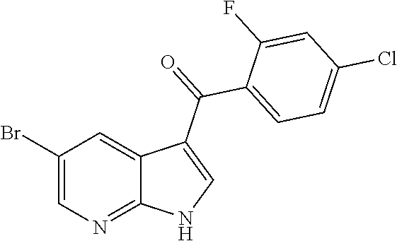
C1(Br)=CN=C2C(=C1)C(C(=O)C1=CC=C(Cl)C=C1F)=CN2
